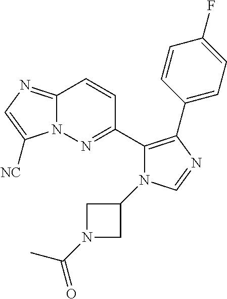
C12=NC=C([NC])N1N=C(C1=C(C3=CC=C(F)C=C3)N=CN1C1CN(C(C)=O)C1)C=C2
